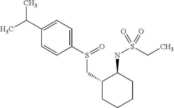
CC(C1=CC=C(S(CC2CCCCC2NS(CC)(=O)=O)=O)C=C1)C
